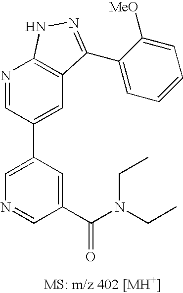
N1=CC(C2=CN=CC(C(N(CC)CC)=O)=C2)=CC2=C1NN=C2C1=CC=CC=C1[MeO]
